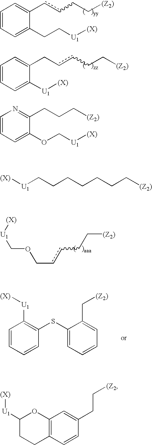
C1=CC=C(CC[U1][(X)])C(ccCC[(Z2)])=C1.C1=CC=C([U1][(X)])C(CccCC[(Z2)])=C1.[(Z2)]CCccCOC[U1][(X)].C1=CC=CC(SC2=CC=CC=C2C[(Z2)])=C1[U1][(X)].[(X)][U1]CCCCCCC[(Z2)].C1([U1][(X)])CCC2=C(O1)C=C(CC[(Z2])C=C2.C1=CC=C(OC[U1][(X)])C(CCC[(Z2)])=N1
